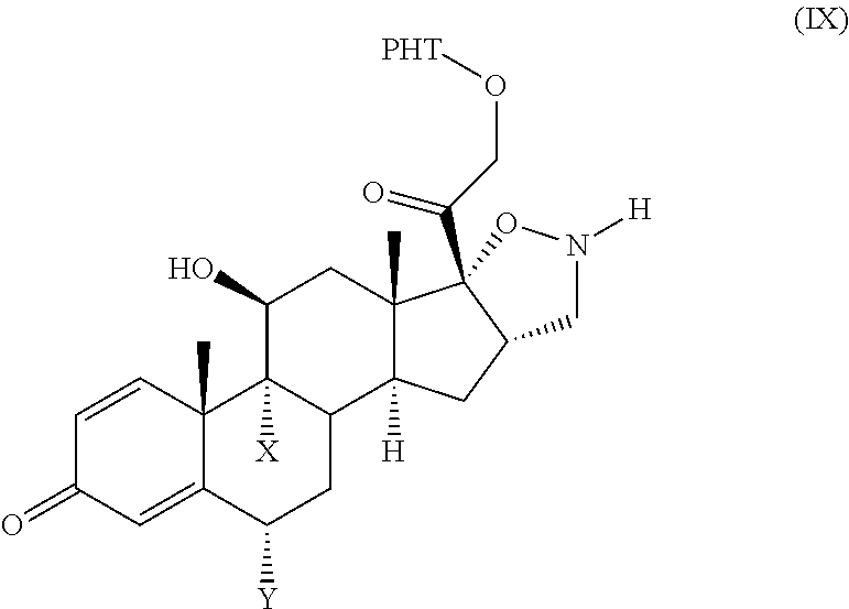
C1=CC2(C)C(=CC1=O)C([Y])CC1C2([X])C(O)CC2(C)C1([H])CC1C2(C(CO[PHT])=O)ON([H])C1
